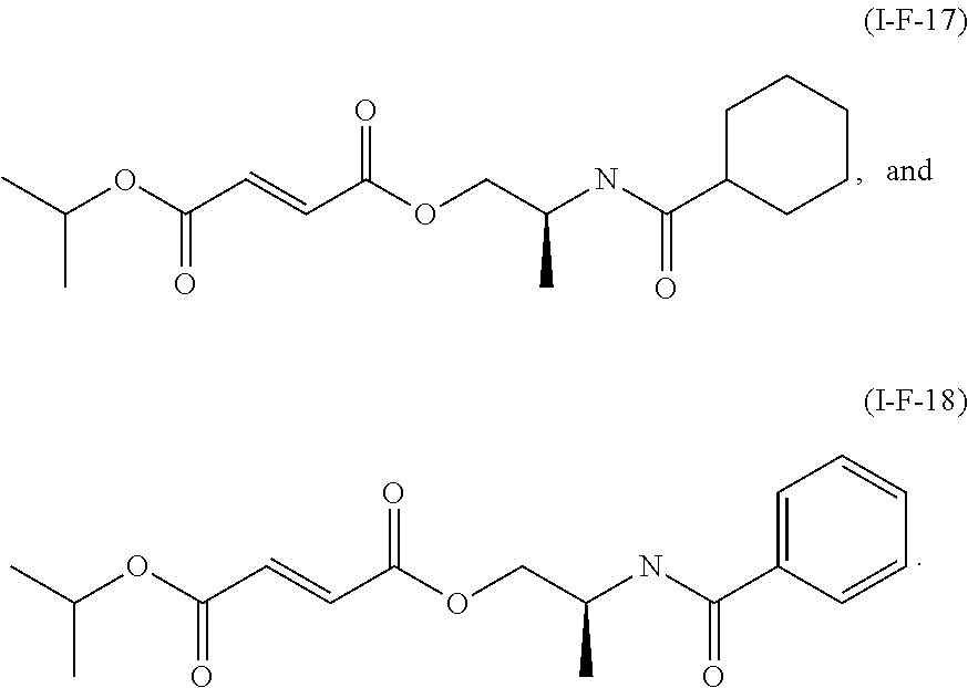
C(OC(C=CC(OCC(NC(C1=CC=CC=C1)=O)C)=O)=O)(C)C.C(OC(C=CC(OCC(NC(C1CCCCC1)=O)C)=O)=O)(C)C
